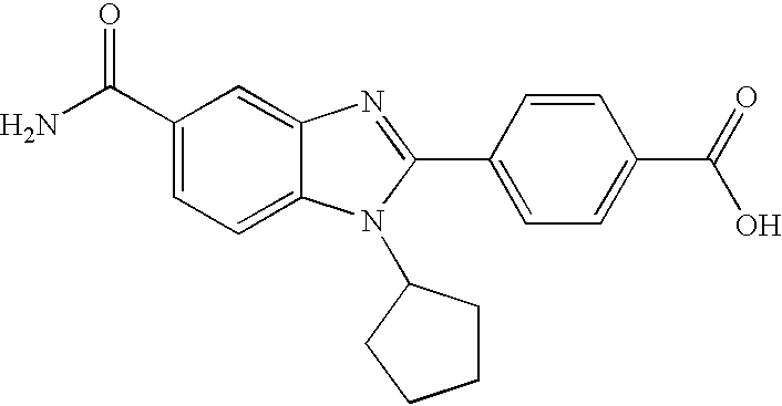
C1(C(N)=O)=CC=C2C(=C1)N=C(C1=CC=C(C(O)=O)C=C1)N2C1CCCC1
